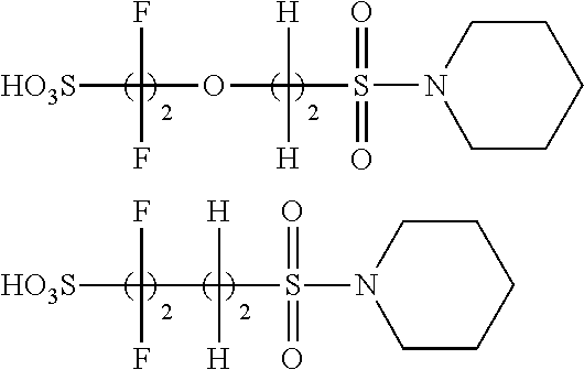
[HO3S]C(OC([H])([H])S(N1CCCCC1)(=O)=O)(F)F.[HO3S]C(F)(F)C([H])([H])S(N1CCCCC1)(=O)=O
